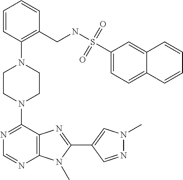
C1CN(C2=NC=NC3=C2N=C(C2=CN(C)N=C2)N3C)CCN1C1=C(CNS(C2=CC=C3C(=C2)C=CC=C3)(=O)=O)C=CC=C1
